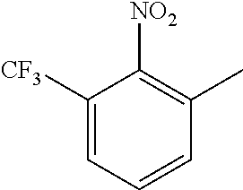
C1([CF3])=CC=CC(C)=C1[NO2]
